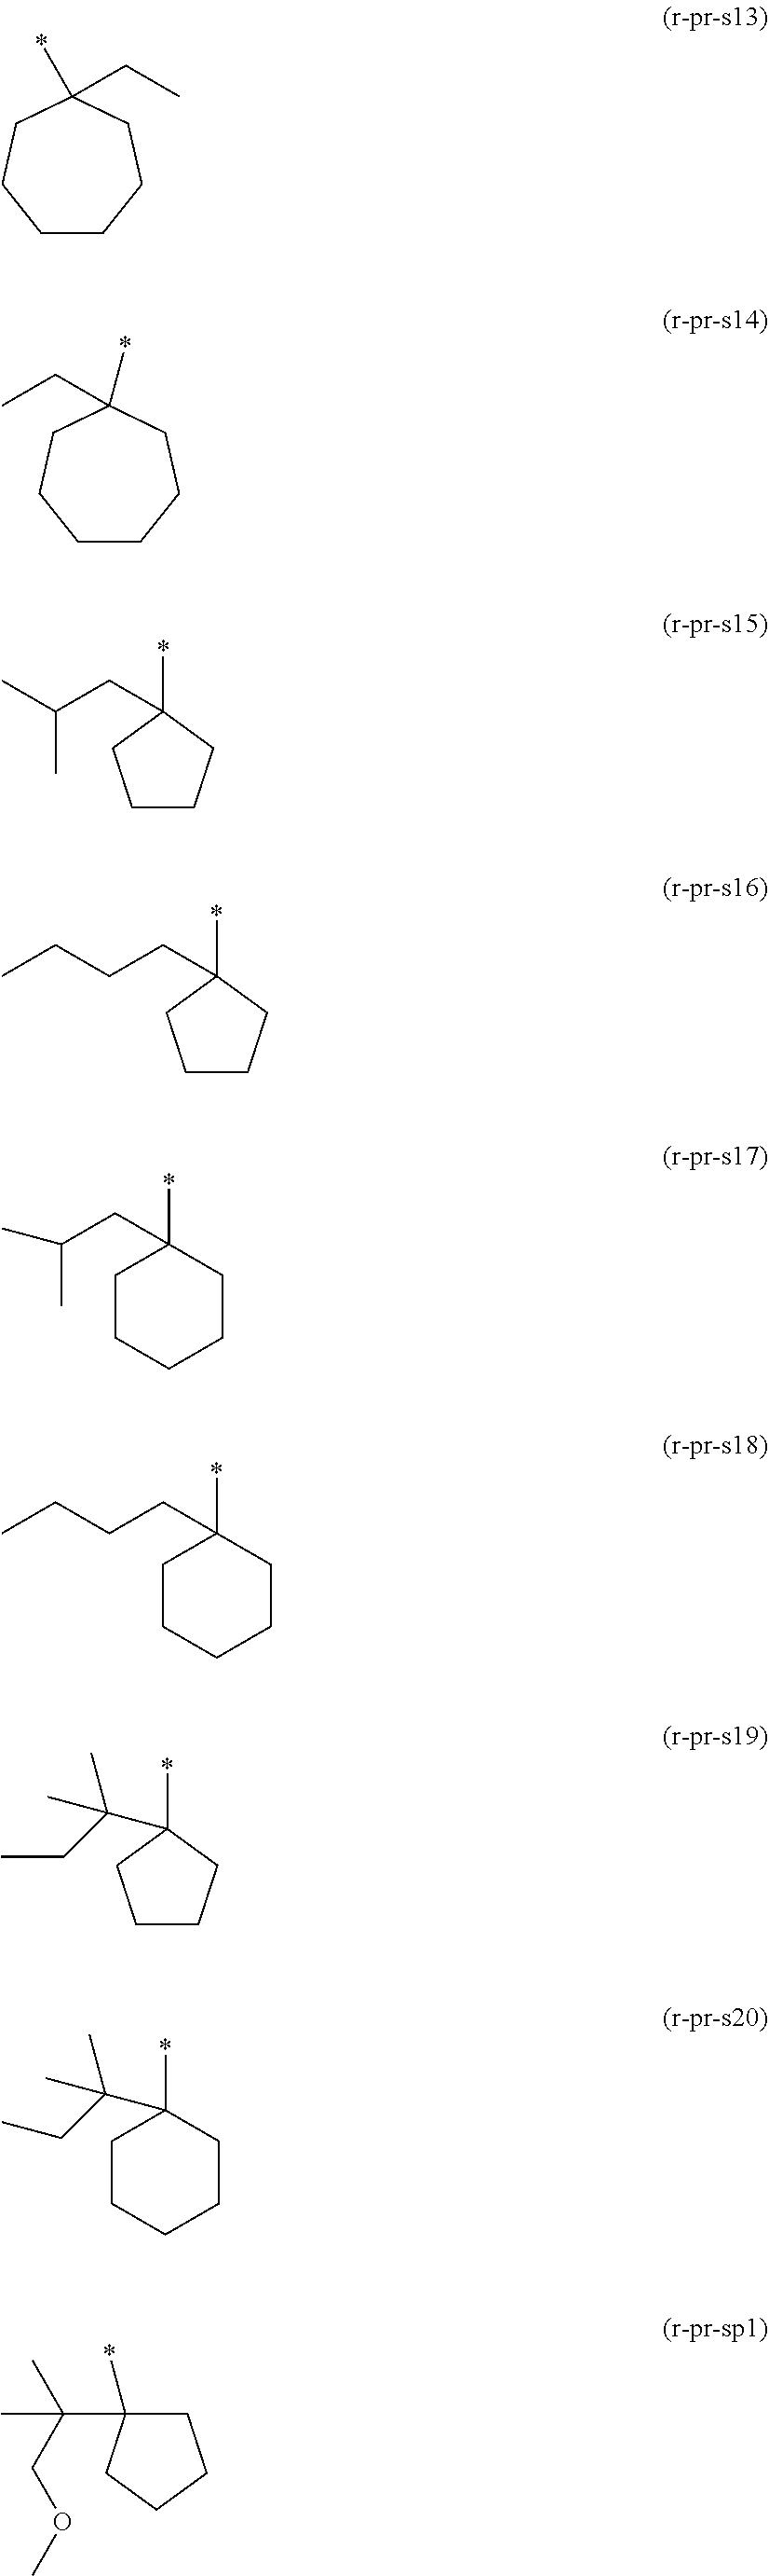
C1CCCC(*)(CC)CC1.C1CCCC(*)(CC)CC1.C1CCC(*)(CC(C)C)C1.C1CCC(*)(CCCC)C1.C1CCCCC1(*)CC(C)C.C1CCCCC1(*)CCCC.C1CCC(*)(C(CC)(C)C)C1.C1CCCCC1(*)C(CC)(C)C.C1C(*)(C(COC)(C)C)CCC1
